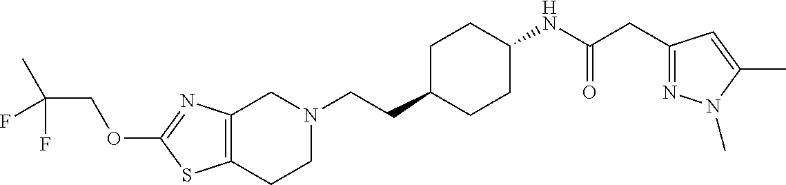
C12=C(CCN(CCC3CCC(NC(CC4=NN(C)C(C)=C4)=O)CC3)C1)SC(OCC(C)(F)F)=N2
